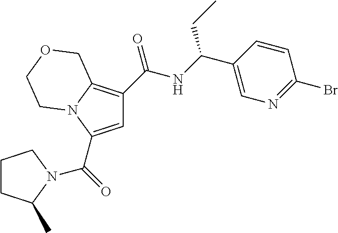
C1=C(C(=O)N2C(C)CCC2)N2C(=C1C(NC(C1=CN=C(Br)C=C1)CC)=O)COCC2
